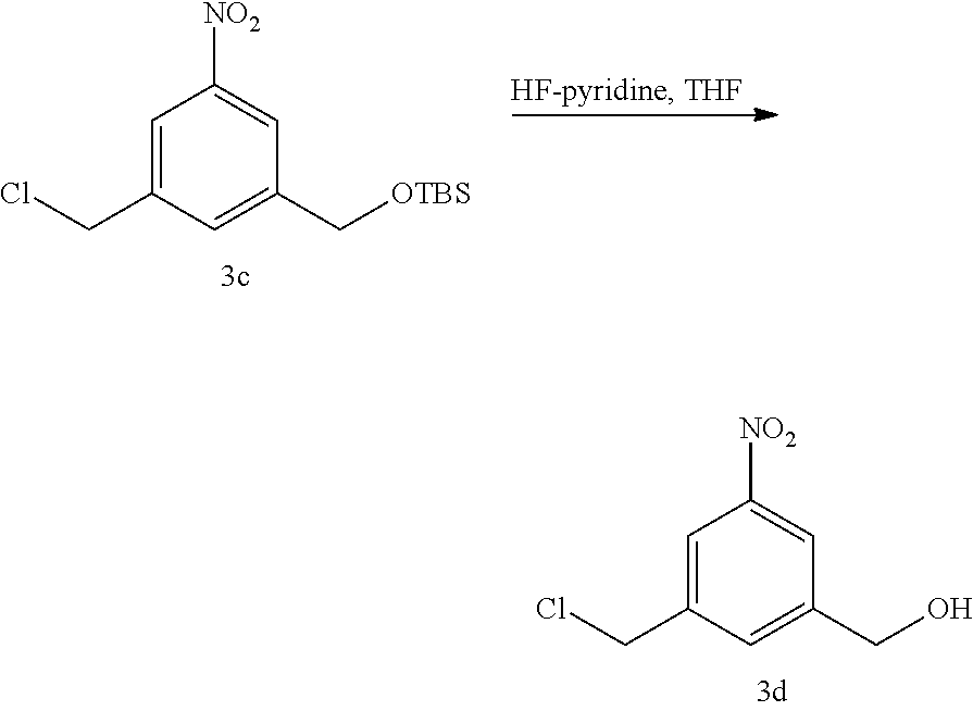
C1=C(CCl)C=C(CO)C=C1[NO2].C1=C(CCl)C=C(C[OTBS])C=C1[NO2]
